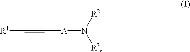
[R1]C#C[A]N([R2])[R3]
